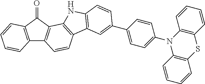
C12=C(C(=O)C3=C1C=CC1=C3NC3=C1C=C(C1=CC=C(N4C5=C(C=CC=C5)SC5=C4C=CC=C5)C=C1)C=C3)C=CC=C2
